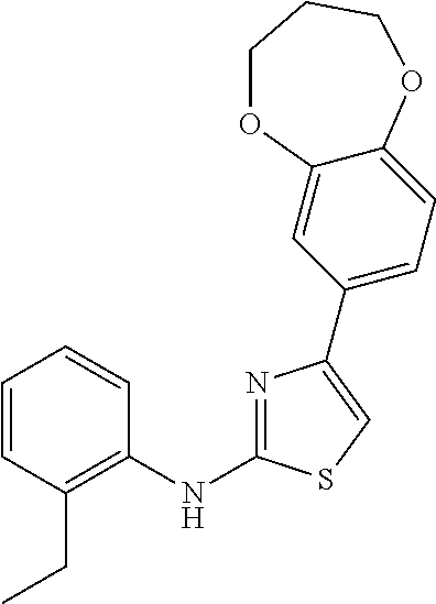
C1=CC(CC)=C(NC2=NC(C3=CC=C4C(=C3)OCCCO4)=CS2)C=C1
